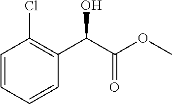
C1=CC=CC(C(O)C(=O)OC)=C1Cl
